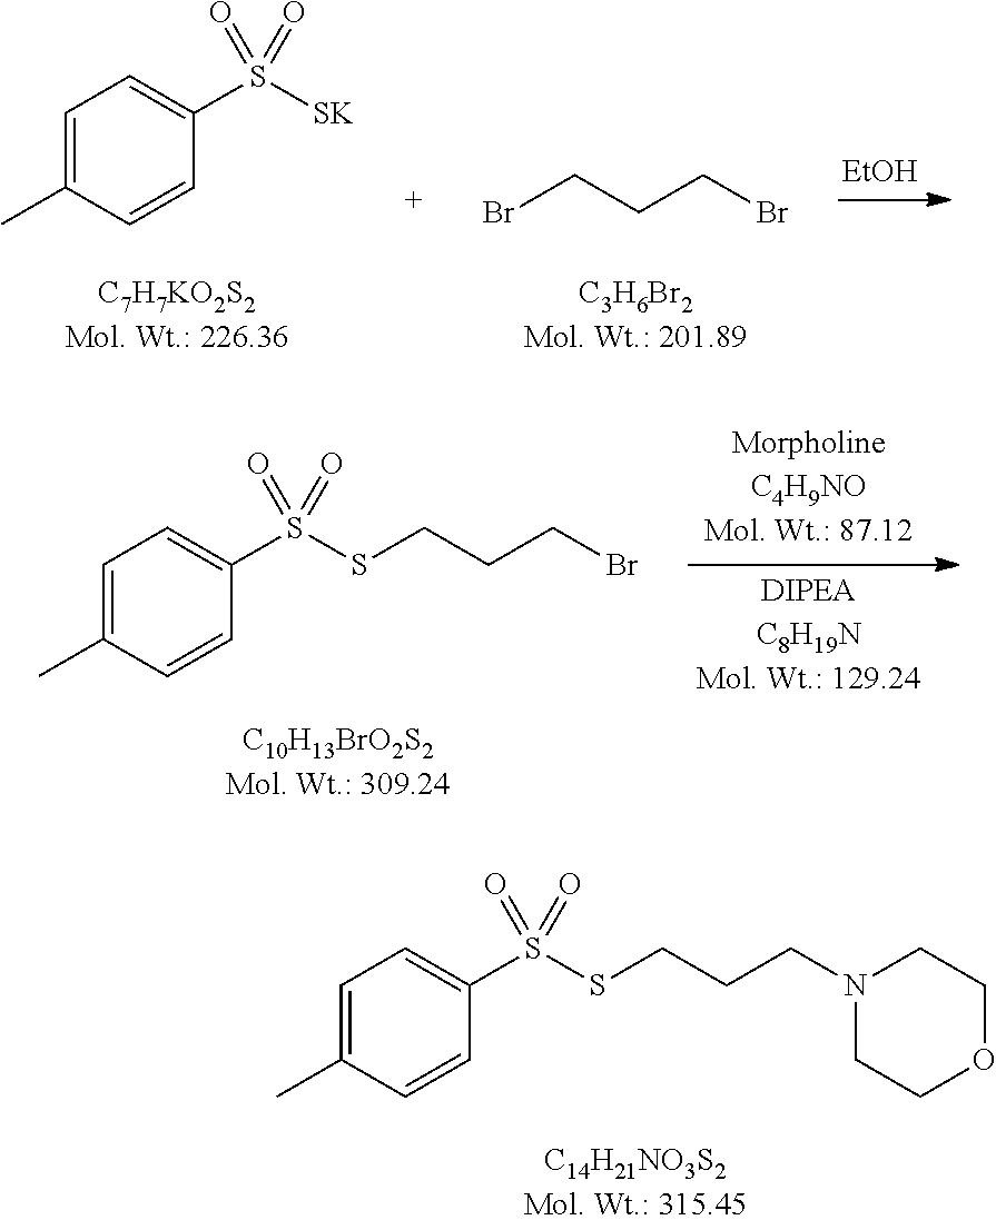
C1=C(C)C=CC(S(=O)([SK])=O)=C1.BrCCCBr.[EtOH].C1=C(C)C=CC(S(=O)(=O)SCCCBr)=C1.C1=C(C)C=CC(S(=O)(=O)SCCCN2CCOCC2)=C1
